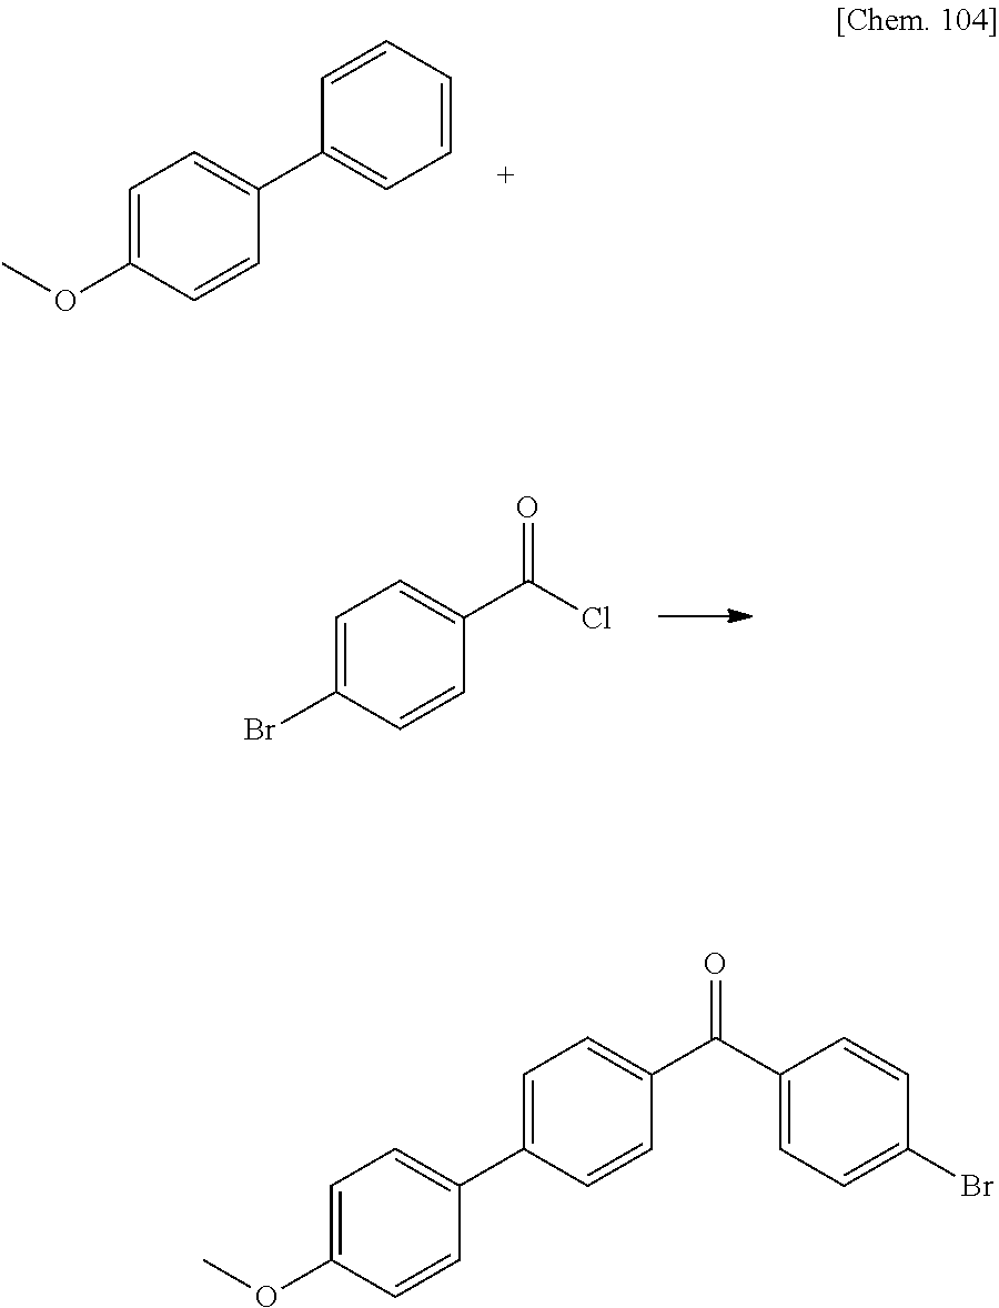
C1(C2=CC=C(OC)C=C2)=CC=CC=C1.C1=C(Br)C=CC(C(Cl)=O)=C1.C1=C(C2=CC=C(OC)C=C2)C=CC(C(C2=CC=C(Br)C=C2)=O)=C1
